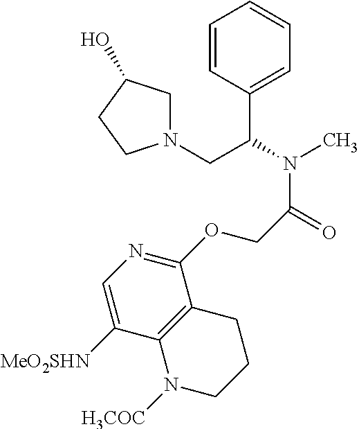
C1=CC(C(N(C)C(=O)COC2=NC=C([MeO2SHN])C3=C2CCCN3[H3COC])CN2CC(O)CC2)=CC=C1
